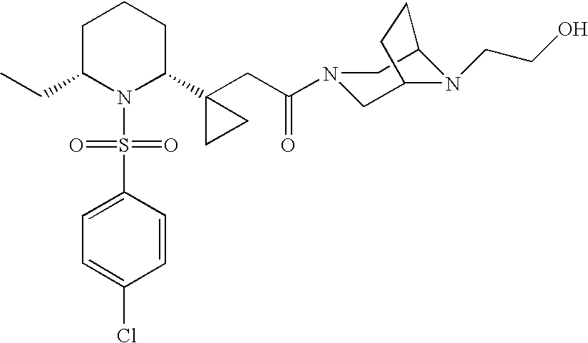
C1C(CC)N(S(=O)(=O)C2=CC=C(Cl)C=C2)C(C2(CC(=O)N3CC4N(CCO)C(C3)CC4)CC2)CC1
